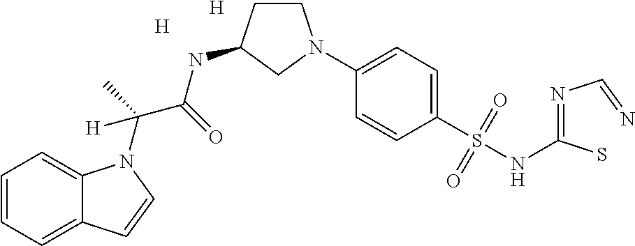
C1=CC=C2C(=C1)N(C(C)(C(=O)NC1CCN(C3=CC=C(S(NC(=NC=N)S)(=O)=O)C=C3)C1)[H])C=C2.[H].[H]
